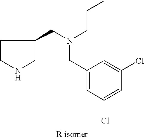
C1(CN(CC2CCNC2)CCC)=CC(Cl)=CC(Cl)=C1
